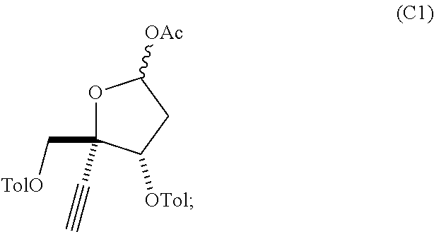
O1C(C[TolO])(C#C)C([OTol])CC1[OAc]
